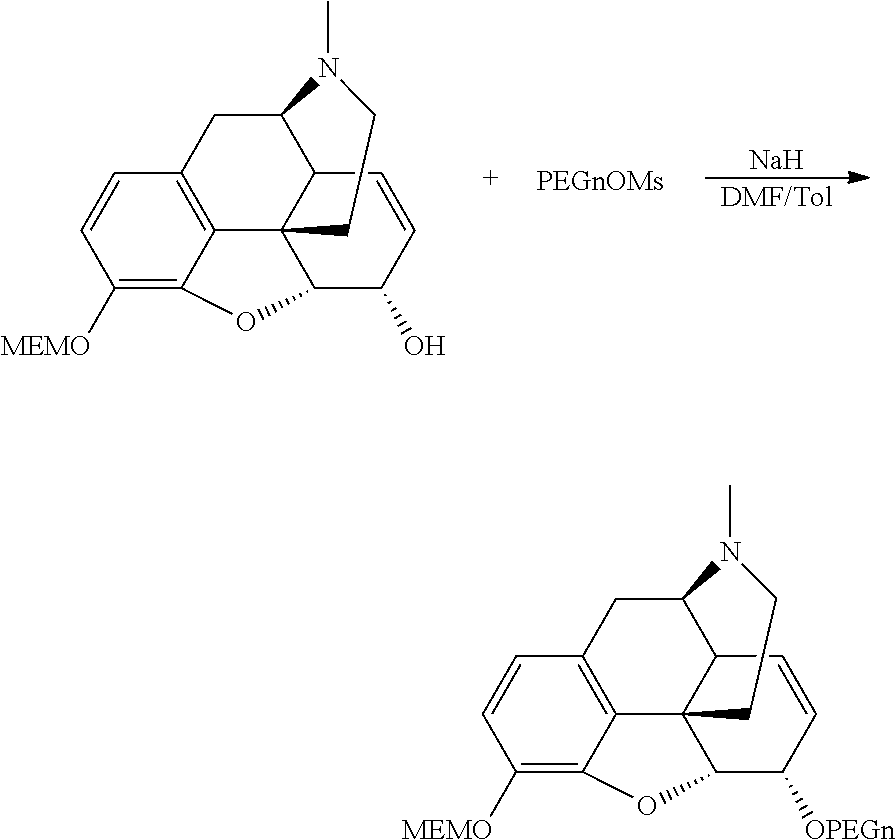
C12=C3C=CC([MEMO])=C1OC1C24C(C(C3)N(C)CC4)C=CC1O.[Na].[DMF/Tol].C12=C3C=CC([MEMO])=C1OC1C24C(C(C3)N(C)CC4)C=CC1[OPEGn]
